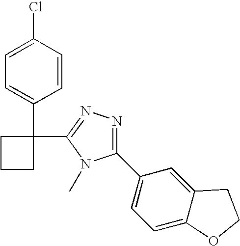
C1(Cl)=CC=C(C2(C3=NN=C(C4=CC=C5C(=C4)CCO5)N3C)CCC2)C=C1
